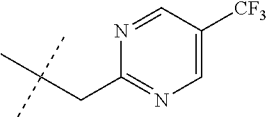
C1(CC(C)(C)C)=NC=C([CF3])C=N1
